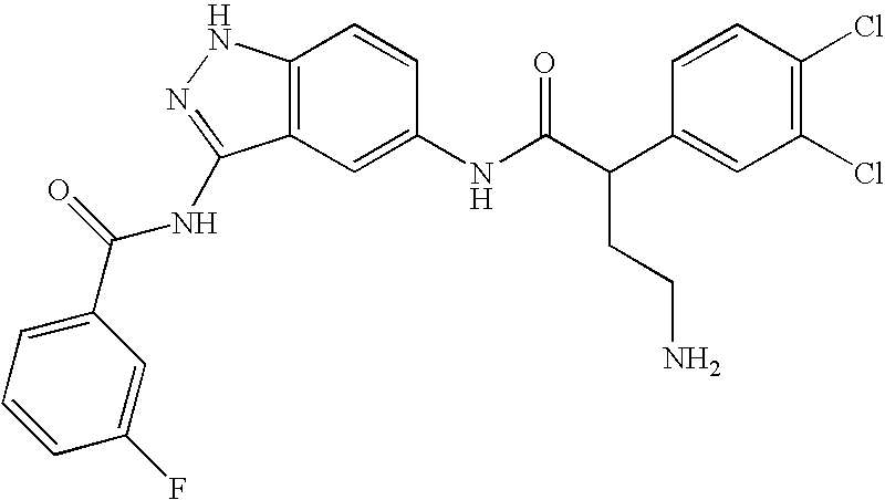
C12=C(C=C(NC(C(C3=CC(Cl)=C(Cl)C=C3)CCN)=O)C=C1)C(NC(C1=CC=CC(F)=C1)=O)=NN2
